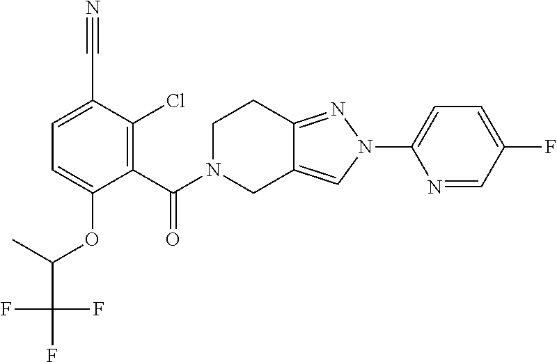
C1(C#N)=CC=C(OC(C(F)(F)F)C)C(C(=O)N2CCC3=NN(C4=CC=C(F)C=N4)C=C3C2)=C1Cl
